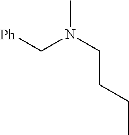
[Ph]CN(CCCC)C
